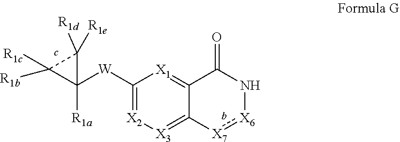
C12=[X1]C([W]C3([R1a])C([R1b])([R1c])C3([R1d])[R1e])=[X2][X3]=C1[X7]:[X6]NC2=O
